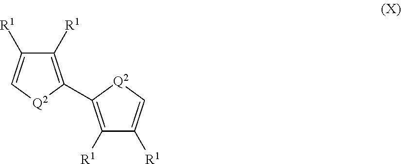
C1([R1])=C(C2=C([R1])C([R1])=C[Q2]2)[Q2]C=C1[R1]
